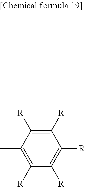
C1([R])=C([R])C(C)=C([R])C([R])=C1[R]
